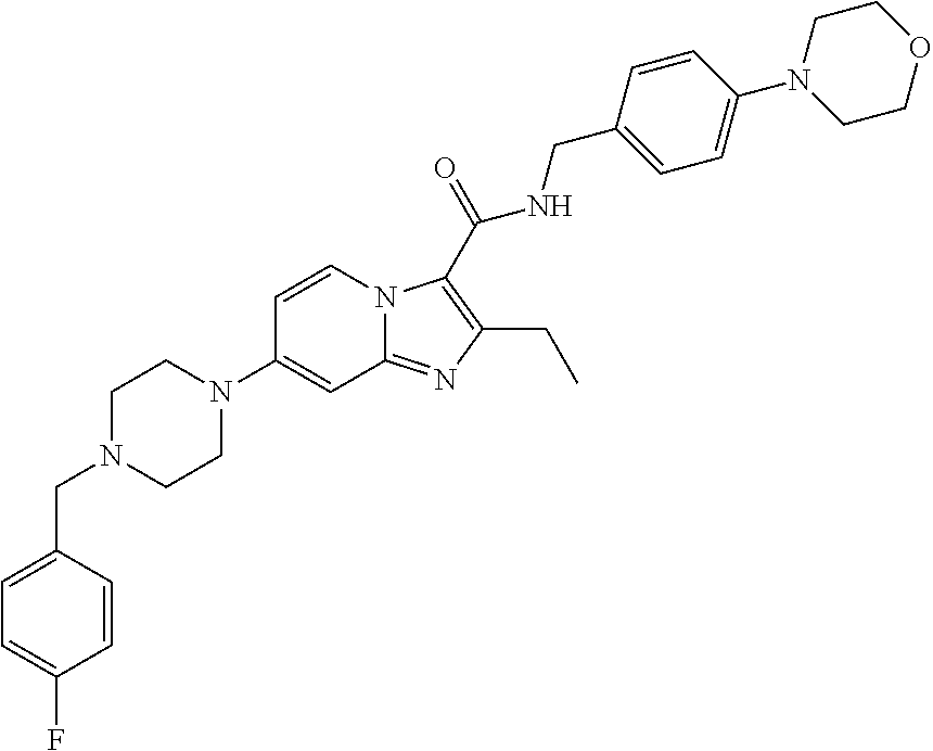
C1=CN2C(=NC(CC)=C2C(NCC2=CC=C(N3CCOCC3)C=C2)=O)C=C1N1CCN(CC2=CC=C(F)C=C2)CC1
